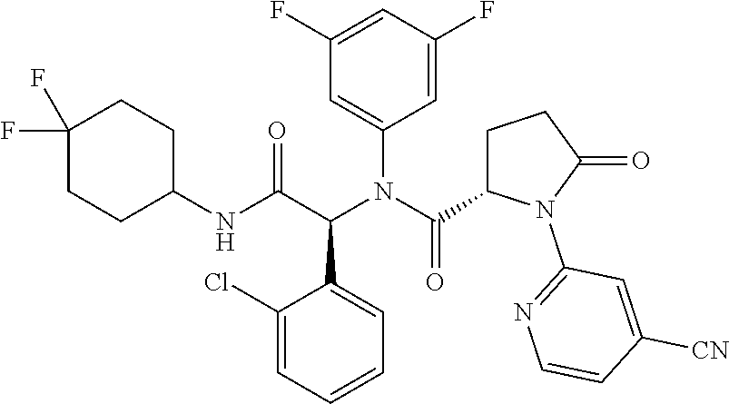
C1(Cl)=CC=CC=C1C(C(NC1CCC(F)(F)CC1)=O)N(C(=O)C1CCC(=O)N1C1=NC=CC([CN])=C1)C1=CC(F)=CC(F)=C1
